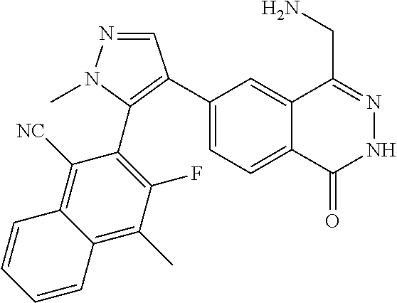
C1(C2=C(C3=C(F)C(C)=C4C(=C3[NC])C=CC=C4)N(C)N=C2)=CC=C2C(=C1)C(CN)=NNC2=O
